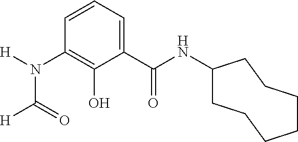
N(C1=C(O)C(C(NC2CCCCCCC2)=O)=CC=C1)([H])C(=O)[H]
